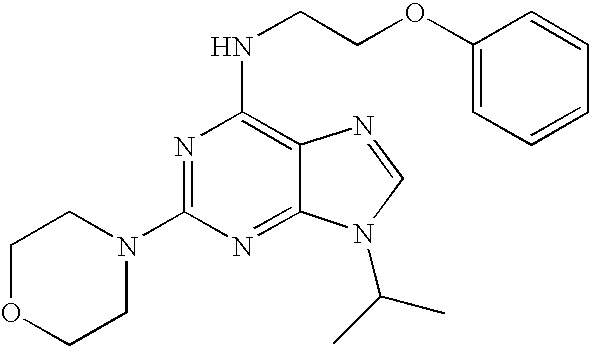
C1(NCCOC2=CC=CC=C2)=C2C(=NC(N3CCOCC3)=N1)N(C(C)C)C=N2
